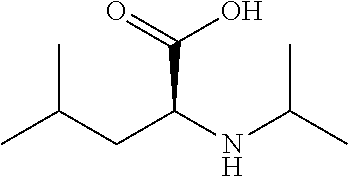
CC(CC(NC(C)C)C(=O)O)C
